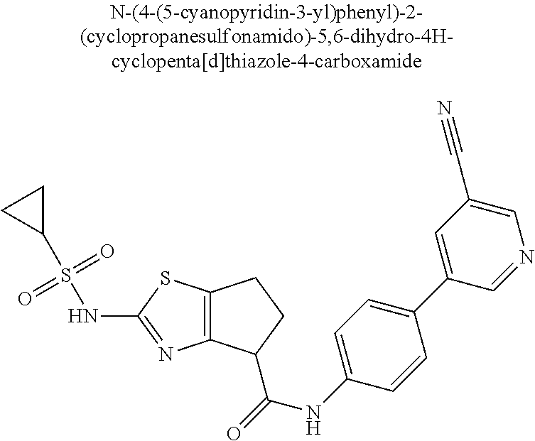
C12=C(C(C(=O)NC3=CC=C(C4=CC(C#N)=CN=C4)C=C3)CC1)N=C(NS(C1CC1)(=O)=O)S2
